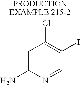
C1=C(N)N=CC(I)=C1Cl
